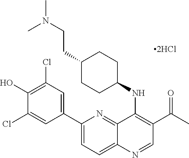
C1(C2=CC(Cl)=C(O)C(Cl)=C2)=CC=C2C(=N1)C(NC1CCC(CCN(C)C)CC1)=C(C(C)=O)C=N2
